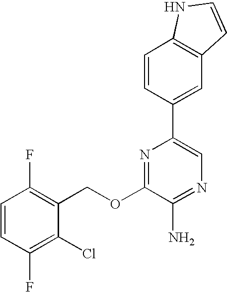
C1(OCC2=C(F)C=CC(F)=C2Cl)=NC(C2=CC3=C(C=C2)NC=C3)=CN=C1N
